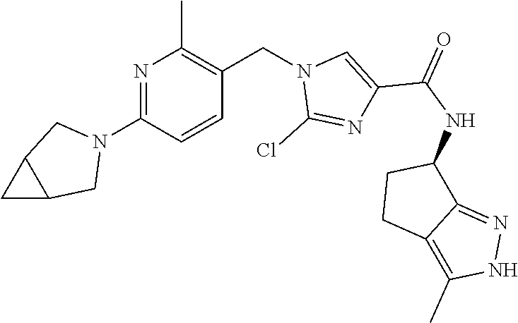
N1=C(N2CC3C(C2)C3)C=CC(CN2C(Cl)=NC(C(NC3CCC4=C(C)NN=C34)=O)=C2)=C1C
